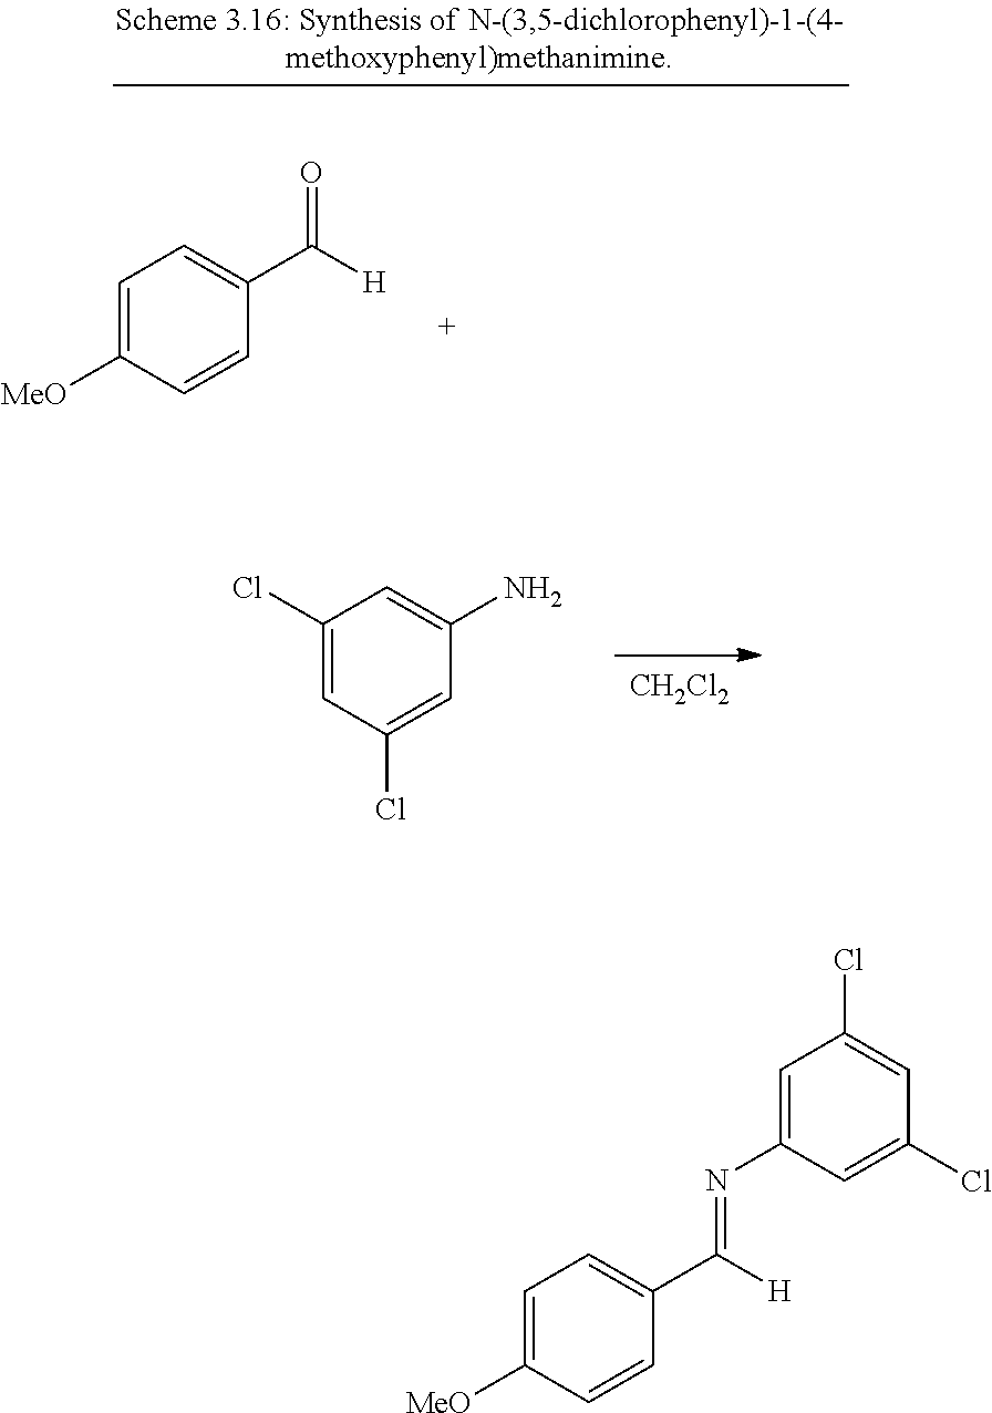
[CH2Cl2].C1(Cl)=CC(Cl)=CC(N)=C1.C1=C([MeO])C=CC(C([H])=O)=C1.C1=C([MeO])C=CC(C([H])=NC2=CC(Cl)=CC(Cl)=C2)=C1
